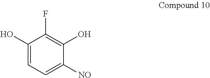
C1(O)=CC=C([NO])C(O)=C1F
